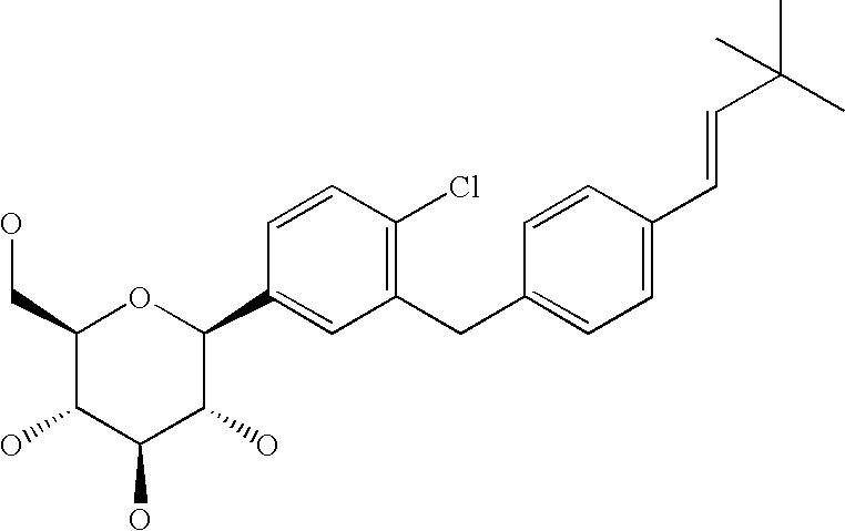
C1(CC2=CC=C(C=CC(C)(C)C)C=C2)=C(Cl)C=CC(C2OC(CO)C(O)C(O)C2O)=C1
